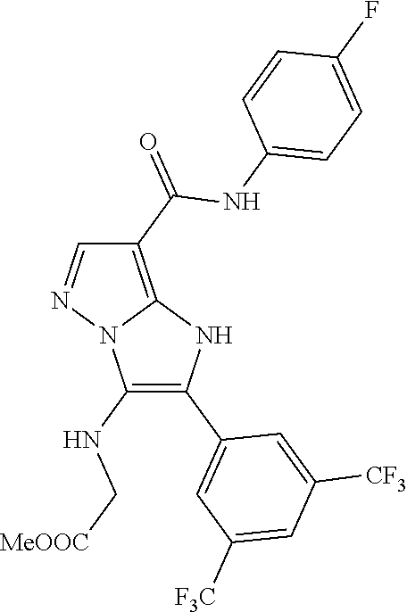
C1(NC[MeOOC])=C(C2=CC([F3C])=CC([CF3])=C2)NC2=C(C(=O)NC3=CC=C(F)C=C3)C=NN12
